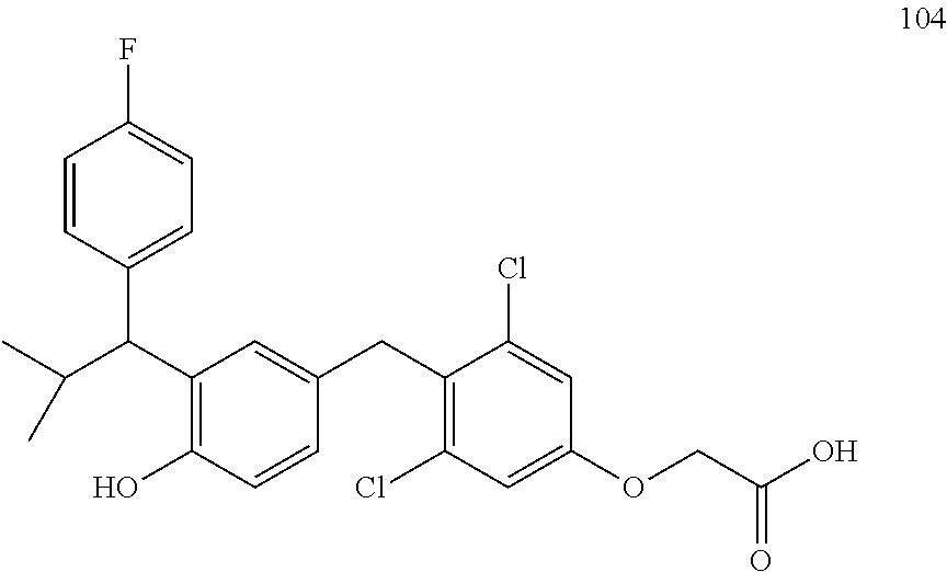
C1=CC(C(C(C)C)C2=C(O)C=CC(CC3=C(Cl)C=C(OCC(O)=O)C=C3Cl)=C2)=CC=C1F
